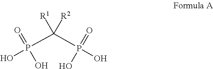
C([R2])([R1])(P(O)(=O)O)P(O)(=O)O
